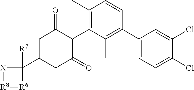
[X]1[R8][R6]C1(C1CC(=O)C(C2=C(C)C=CC(C3=CC=C(Cl)C(Cl)=C3)=C2C)C(=O)C1)[R7]
